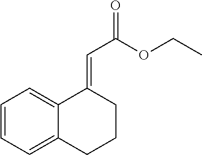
C1=CC=C2C(=C1)C(=CC(OCC)=O)CCC2
